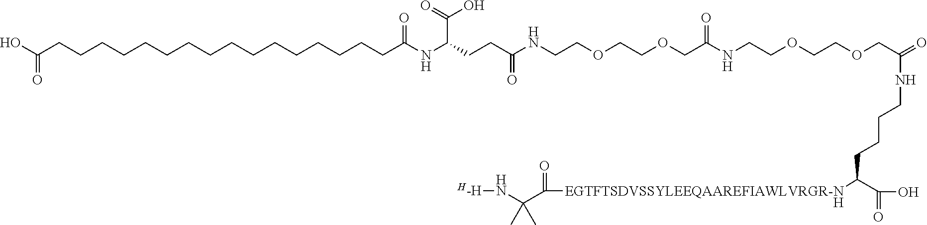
[H].[H-H]NC(C(=O)[EGTFTSDVSSYLEEQAAREFIAWLVRGR-N]C(C(=O)O)CCCCNC(=O)COCCOCCNC(=O)COCCOCCNC(CCC(NC(CCCCCCCCCCCCCCCCC(=O)O)=O)C(=O)O)=O)(C)C
